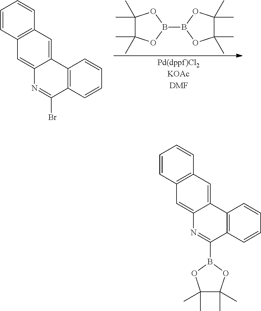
C1(C)(C)C(C)(C)OB(B2OC(C)(C)C(C)(C)O2)O1.C1=CC2=C(C=C1)C=C1C(=C2)N=C(Br)C2=C1C=CC=C2.O1C(C)(C)C(C)(C)OB1C1=NC2=CC3=C(C=CC=C3)C=C2C2=C1C=CC=C2
